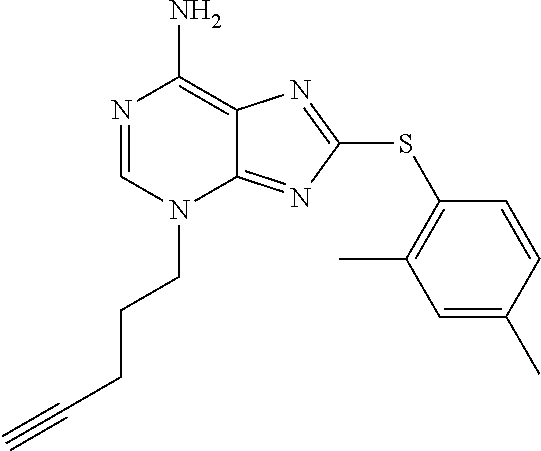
N1=CN(CCCC#C)C2=NC(SC3=C(C)C=C(C)C=C3)=NC2=C1N
